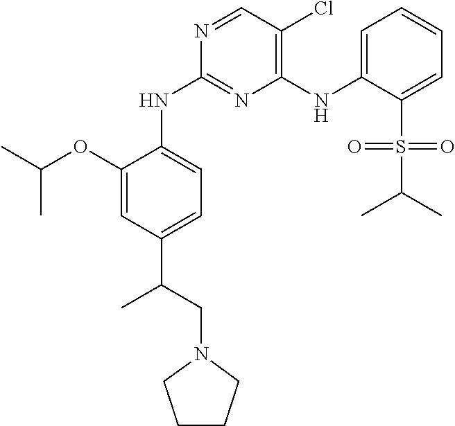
C1=C(OC(C)C)C(NC2=NC(NC3=CC=CC=C3S(=O)(C(C)C)=O)=C(Cl)C=N2)=CC=C1C(CN1CCCC1)C
